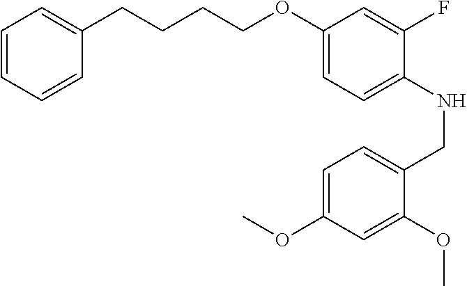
C1(OCCCCC2=CC=CC=C2)=CC=C(NCC2=CC=C(OC)C=C2OC)C(F)=C1
